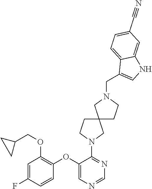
C1(OC2=C(OCC3CC3)C=C(F)C=C2)=CN=CN=C1N1CCC2(C1)CCN(CC1=CNC3=CC(C#N)=CC=C13)C2
